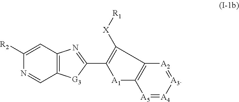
C1([R2])=CC2=C(C=N1)[G3]C(C1=C([X][R1])C3=C([A1]1)[A5]=[A4][A3]=[A2]3)=N2
